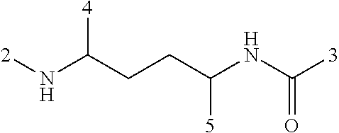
[2]NC(CCC(NC([3])=O)[5])[4]
